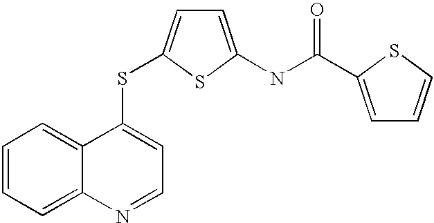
C1=CC=C2C(=C1)C(SC1=CC=C(NC(=O)C3=CC=CS3)S1)=CC=N2
